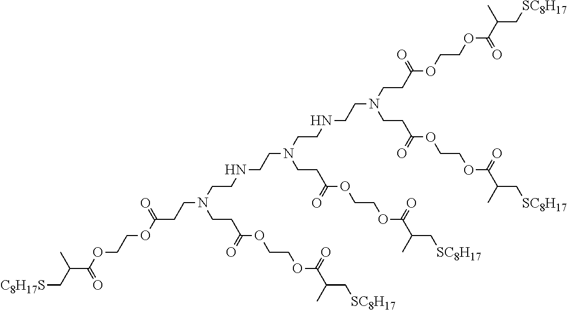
N(CCN(CCC(OCCOC(C(C[SC8H17])C)=O)=O)CCC(OCCOC(C(C[SC8H17])C)=O)=O)CCN(CCC(OCCOC(C(C[SC8H17])C)=O)=O)CCNCCN(CCC(OCCOC(C(C[SC8H17])C)=O)=O)CCC(OCCOC(C(C[C8H17S])C)=O)=O
